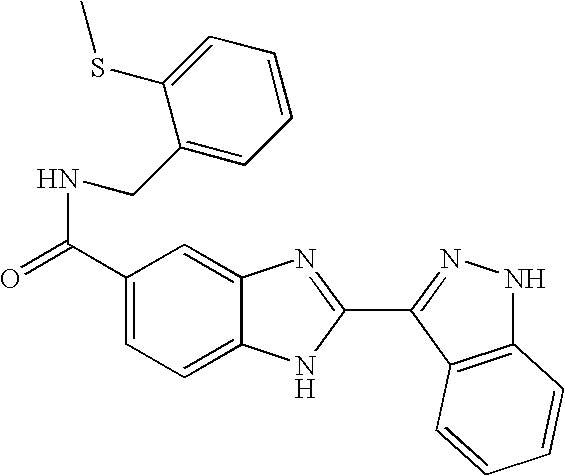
C1(C(=O)NCC2=CC=CC=C2SC)=CC=C2C(=C1)N=C(C1=NNC3=C1C=CC=C3)N2
